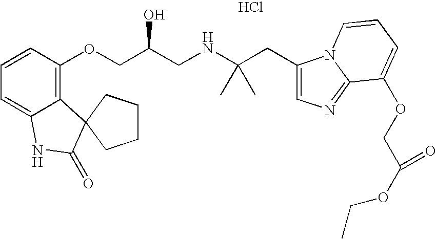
C1=CC(OCC(CNC(CC2=CN=C3N2C=CC=C3OCC(OCC)=O)(C)C)O)=C2C(=C1)NC(=O)C21CCCC1.Cl
